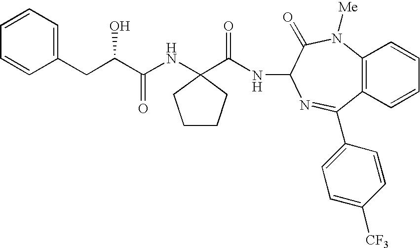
C(C(NC1(C(NC2C(=O)N([Me])C3=C(C(C4=CC=C([CF3])C=C4)=N2)C=CC=C3)=O)CCCC1)=O)(CC1=CC=CC=C1)O
